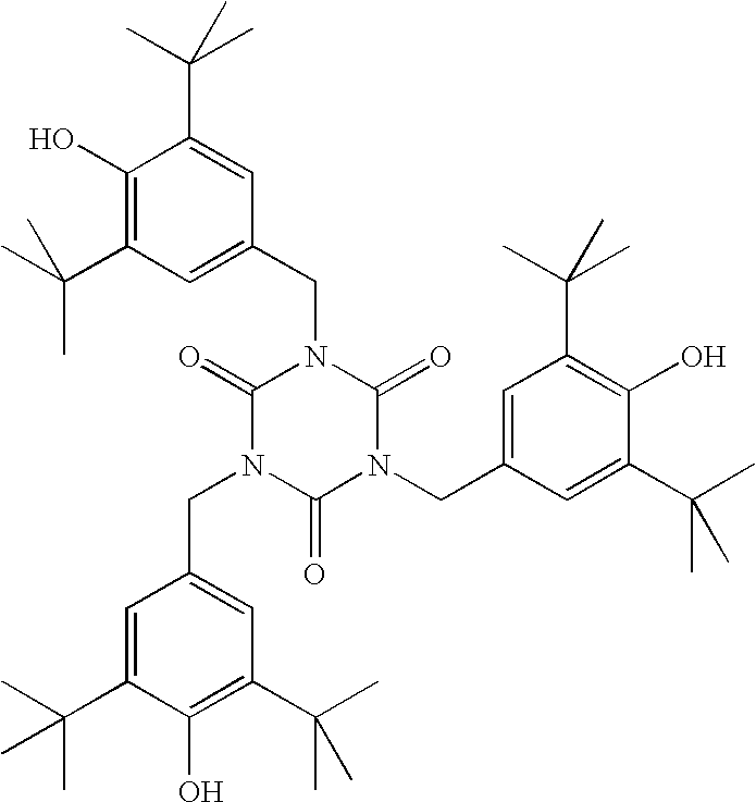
C1(=O)N(CC2=CC(C(C)(C)C)=C(O)C(C(C)(C)C)=C2)C(=O)N(CC2=CC(C(C)(C)C)=C(O)C(C(C)(C)C)=C2)C(=O)N1CC1=CC(C(C)(C)C)=C(O)C(C(C)(C)C)=C1
